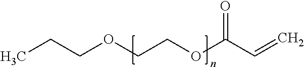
C(COCCOC(C=C)=O)C
